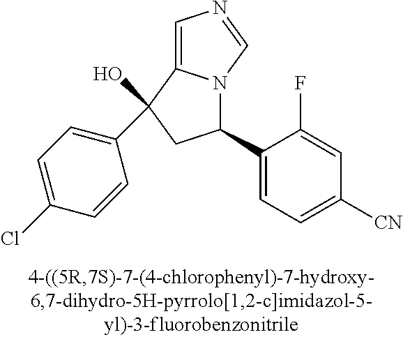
C1=C2N(C=N1)C(C1=CC=C([CN])C=C1F)CC2(C1=CC=C(Cl)C=C1)O
